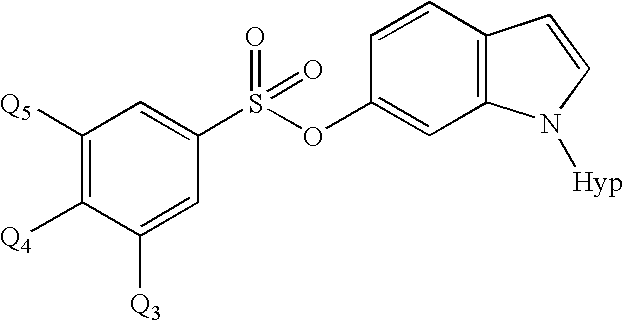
C1([Q5])=C([Q4])C([Q3])=CC(S(OC2=CC3=C(C=C2)C=CN3[Hyp])(=O)=O)=C1
